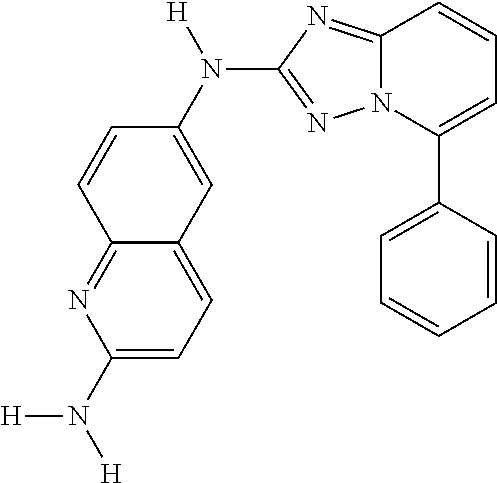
C1(N([H])[H])=CC=C2C(=N1)C=CC(N([H])C1=NN3C(=N1)C=CC=C3C1=CC=CC=C1)=C2
